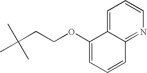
C12=CC=CN=C1C=CC=C2OCCC(C)(C)C
